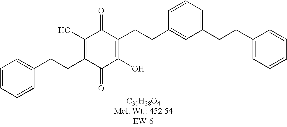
O=C1C(CCC2=CC(CCC3=CC=CC=C3)=CC=C2)=C(O)C(=O)C(CCC2=CC=CC=C2)=C1O
